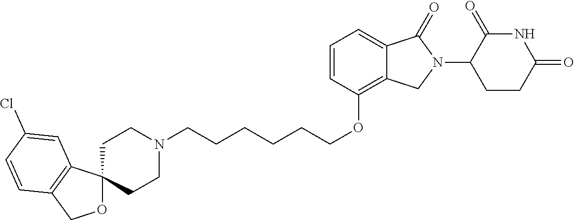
C(CCCCCOC1=C2C(=CC=C1)C(=O)N(C1C(=O)NC(=O)CC1)C2)N1CCC2(CC1)OCC1=C2C=C(Cl)C=C1
